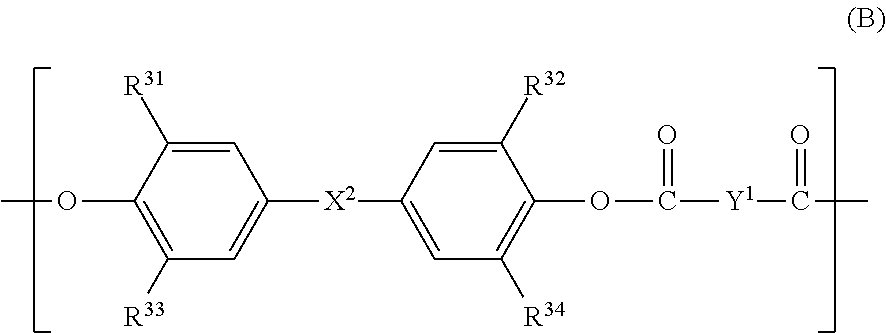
C1=C([R31])C(OC)=C([R33])C=C1[X2]C1=CC([R34])=C(OC([Y1]C(C)=O)=O)C([R32])=C1
